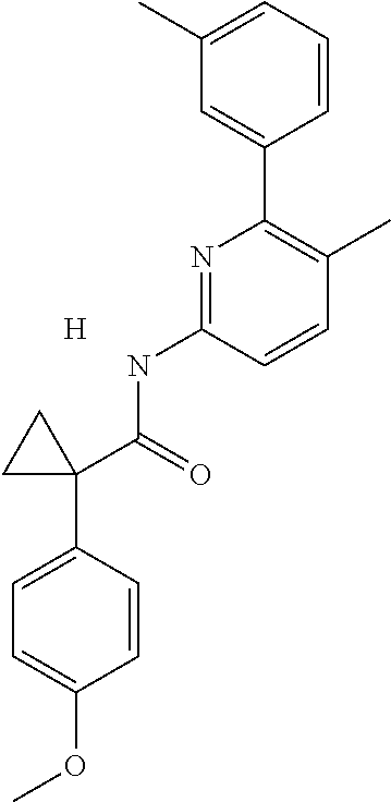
C1(C)=CC=CC(C2=C(C)C=CC(NC(=O)C3(C4=CC=C(OC)C=C4)CC3)=N2)=C1.[H]
